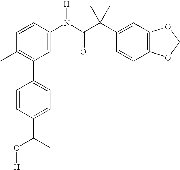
C1(N(C(C2(C3=CC4=C(C=C3)OCO4)CC2)=O)[H])=CC(C2=CC=C(C(C)O[H])C=C2)=C(C)C=C1
